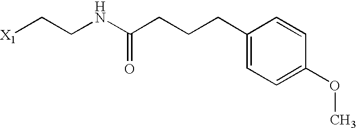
[X1]CCNC(CCCC1=CC=C(OC)C=C1)=O
